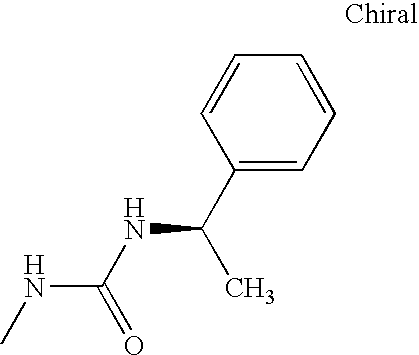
CNC(NC(C1=CC=CC=C1)C)=O
